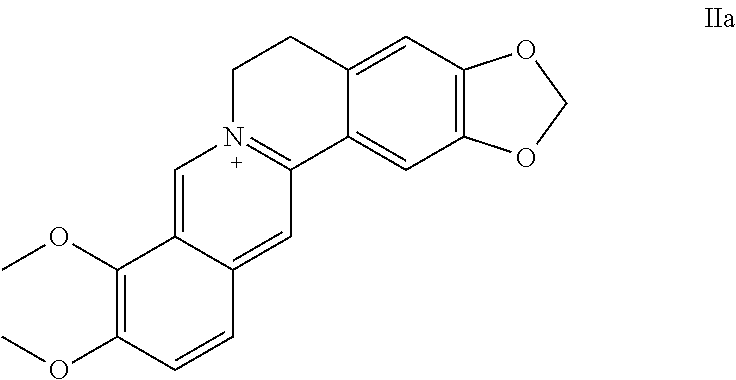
COC1=C(OC)C=CC2=CC3=N(C=C12)CCC1=CC2=C(C=C31)OCO2
